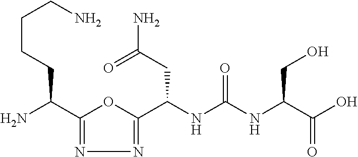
C1(C(N)CCCCN)=NN=C(C(NC(NC(C(O)=O)CO)=O)CC(N)=O)O1
